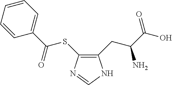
C1(CC(C(O)=O)N)=C(SC(C2=CC=CC=C2)=O)N=CN1
